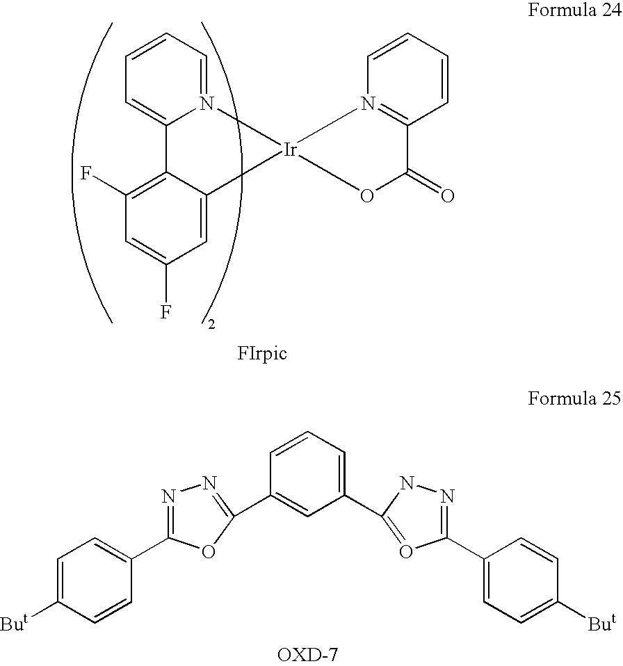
C1=CC=N2C(=C1)C1=C(F)C=C(F)C=C1[Ir]21N2=C(C=CC=C2)C(=O)O1.C1=C([But])C=CC(C2=NN=C(C3=CC(C4=OC(C5=CC=C([But])C=C5)=NN4)=CC=C3)O2)=C1
